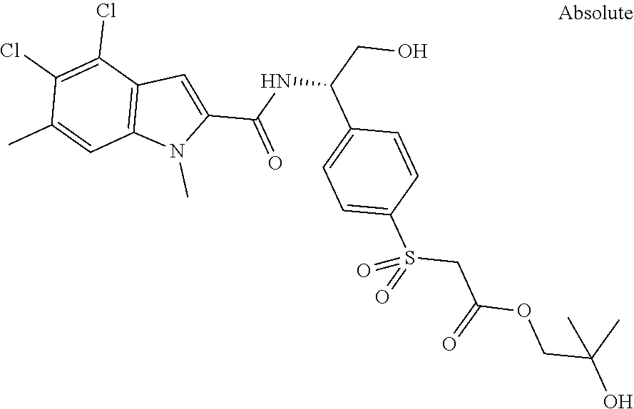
C1(Cl)=C(Cl)C2=C(C=C1C)N(C)C(C(NC(C1=CC=C(S(=O)(CC(OCC(O)(C)C)=O)=O)C=C1)CO)=O)=C2
